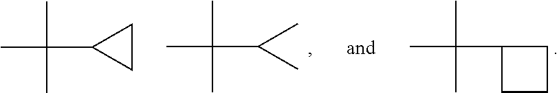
C(C(C)(C)C)(C)C.C1(C(C)(C)C)CCC1.C1(C(C)(C)C)CC1
